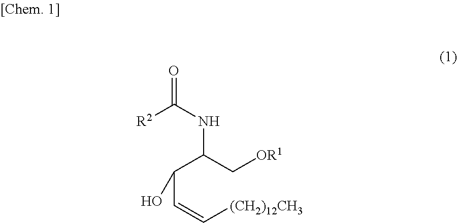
[R2]C(NC(C[OR1])C(C=C[(CH2)12CH3])O)=O
